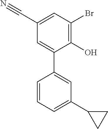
C1=CC=C(C2CC2)C=C1C1=CC(C#N)=CC(Br)=C1O
